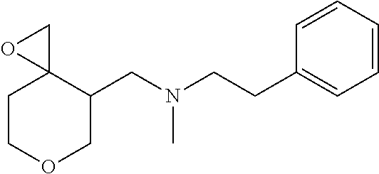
C1COCC(CN(CCC2=CC=CC=C2)C)C12CO2
